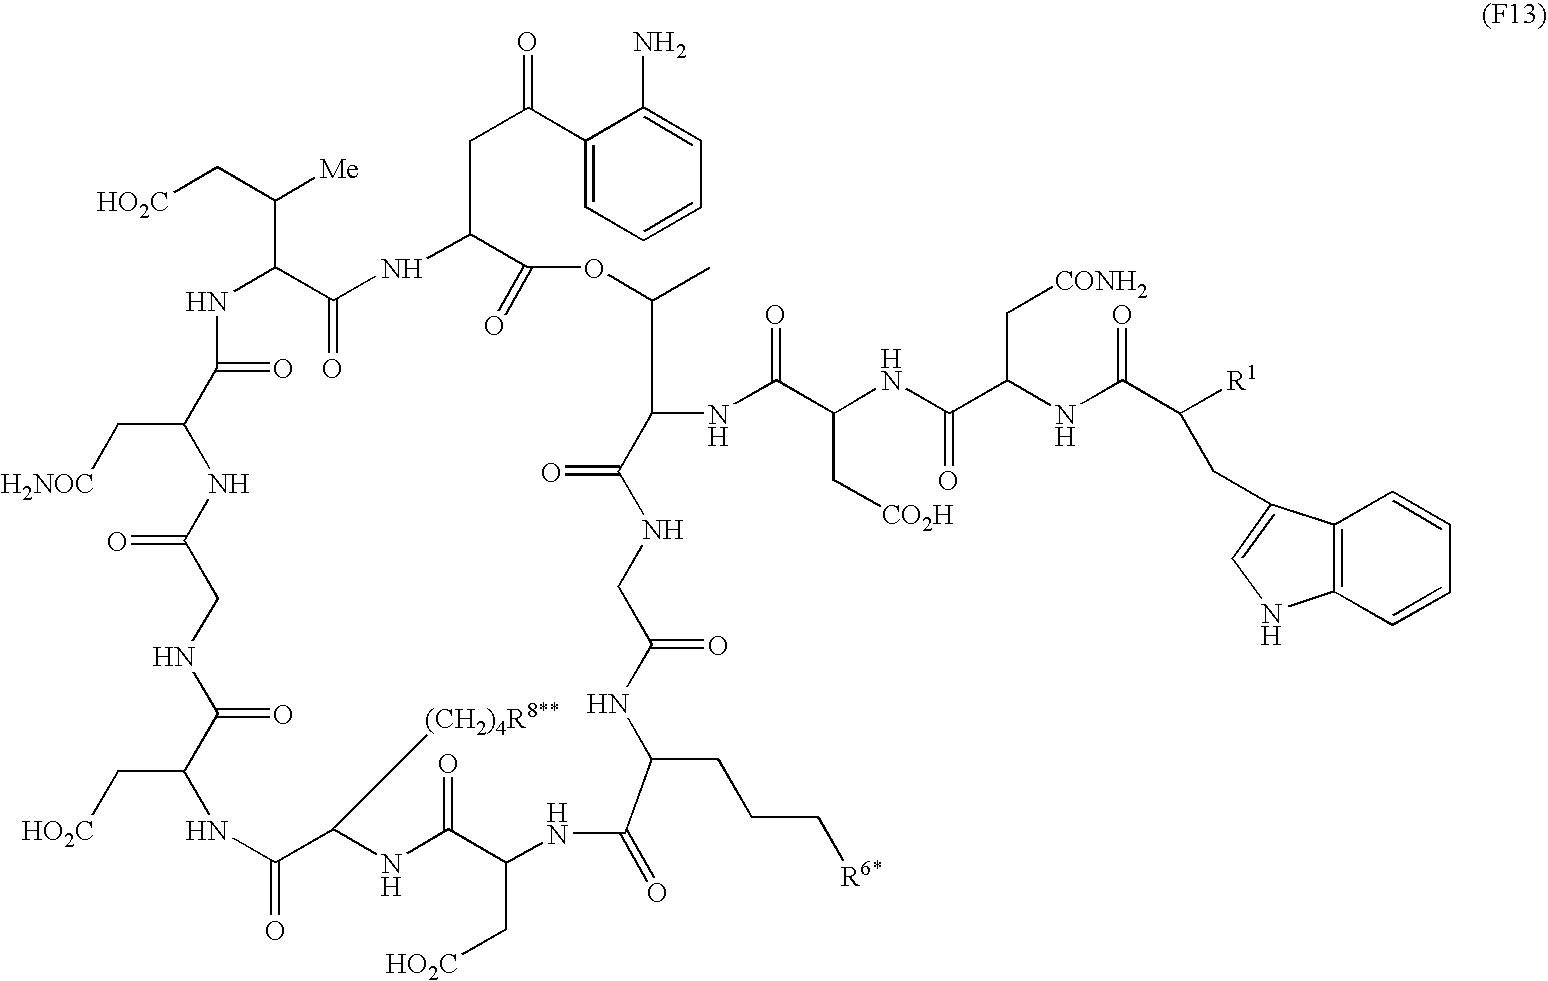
[HO2C]CC(C1NC(=O)C(C[H2NOC])NC(=O)CNC(=O)C(C[HO2C])NC(=O)C([(CH2)4R8**])NC(=O)C(C[HO2C])NC(=O)C(CCC[R6*])NC(=O)CNC(=O)C(NC(C(C[CO2H])NC(C(NC(C([R1])CC2=CNC3=C2C=CC=C3)=O)C[CONH2])=O)=O)C(C)OC(=O)C(CC(C2=CC=CC=C2N)=O)NC1=O)[Me]
